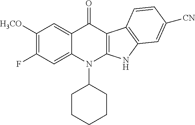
C1([H3CO])=C(F)C=C2C(=C1)C(=O)C1=C(N2C2CCCCC2)NC2=C1C=CC([CN])=C2
